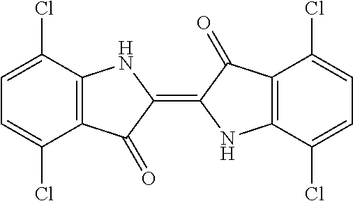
C1=C(Cl)C2=C(C(Cl)=C1)C(=O)C(=C1NC3=C(C1=O)C(Cl)=CC=C3Cl)N2
